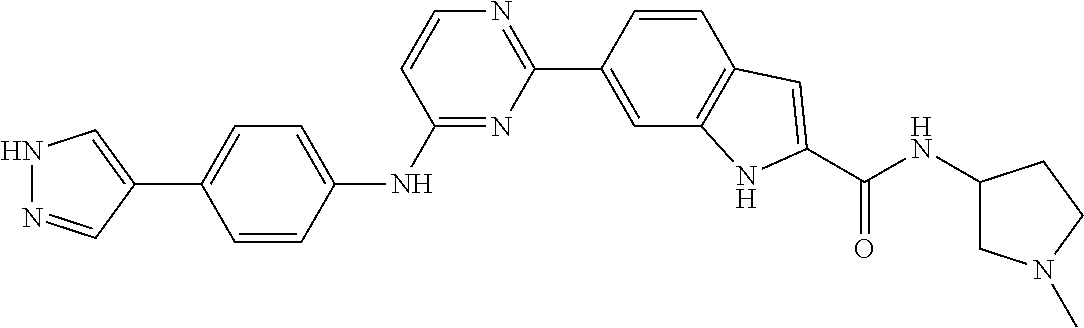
C1(C2=CC3=C(C=C2)C=C(C(NC2CN(C)CC2)=O)N3)=NC=CC(NC2=CC=C(C3=CNN=C3)C=C2)=N1
